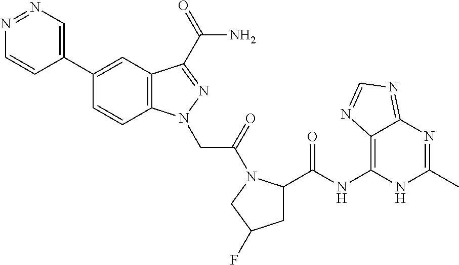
N1=NC=C(C2=CC3=C(C=C2)N(CC(=O)N2C(C(NC4=C5C(=NC=N5)N=C(C)N4)=O)CC(F)C2)N=C3C(N)=O)C=C1
